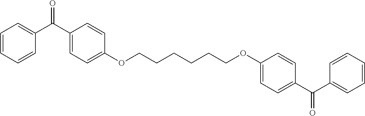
C1=CC=CC(C(C2=CC=C(OCCCCCCOC3=CC=C(C(C4=CC=CC=C4)=O)C=C3)C=C2)=O)=C1
